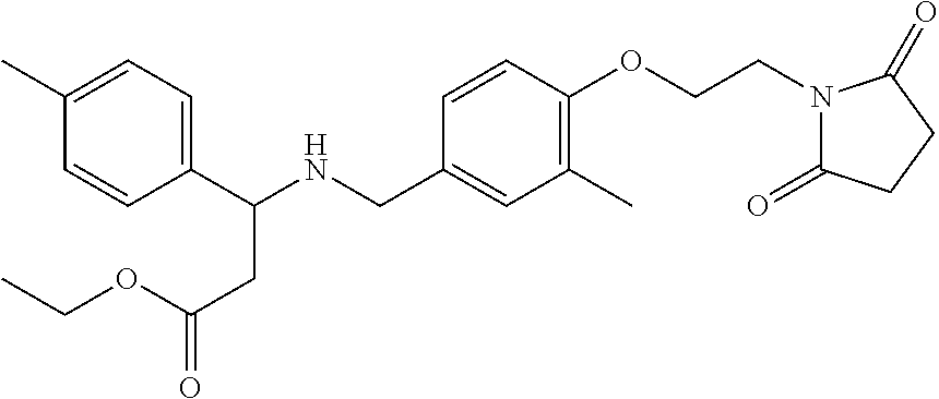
C1(C(NCC2=CC(C)=C(OCCN3C(=O)CCC3=O)C=C2)CC(=O)OCC)=CC=C(C)C=C1
